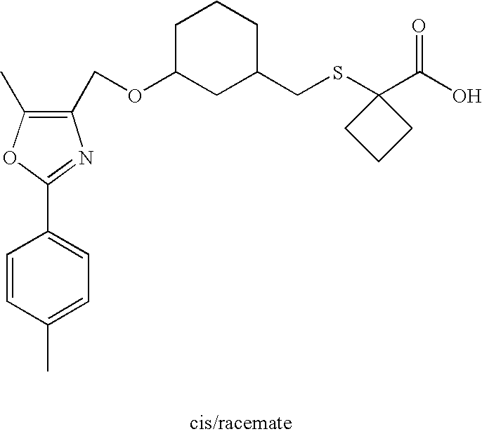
C1(COC2CC(CSC3(C(O)=O)CCC3)CCC2)=C(C)OC(C2=CC=C(C)C=C2)=N1
